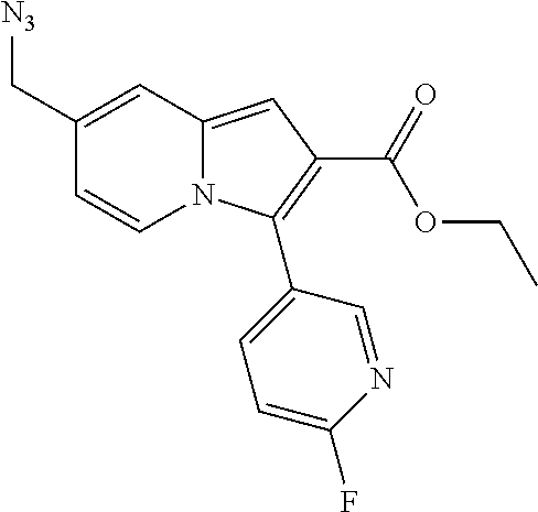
C(C1=CC2=CC(C(=O)OCC)=C(C3=CC=C(F)N=C3)N2C=C1)[N3]
